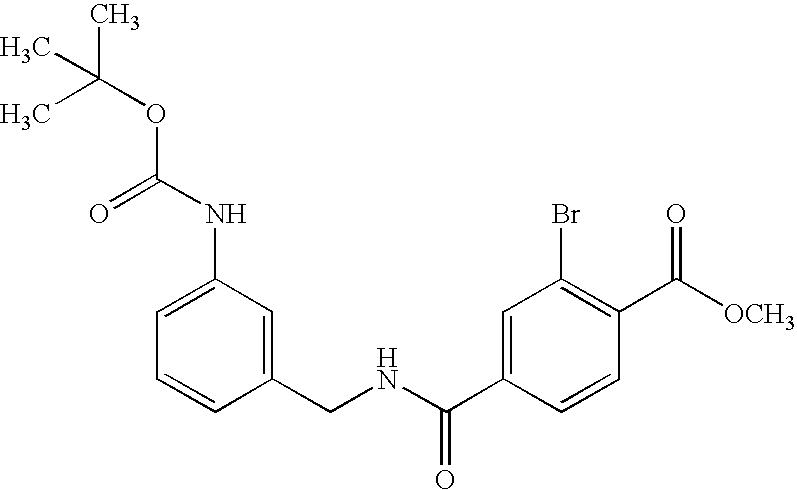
C1(NC(=O)OC(C)(C)C)=CC=CC(CNC(C2=CC(Br)=C(C([OCH3])=O)C=C2)=O)=C1
